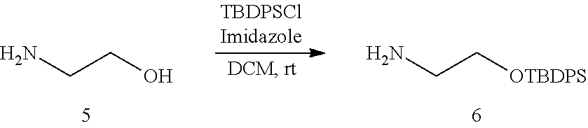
NCCO.NCC[OTBDPS]
